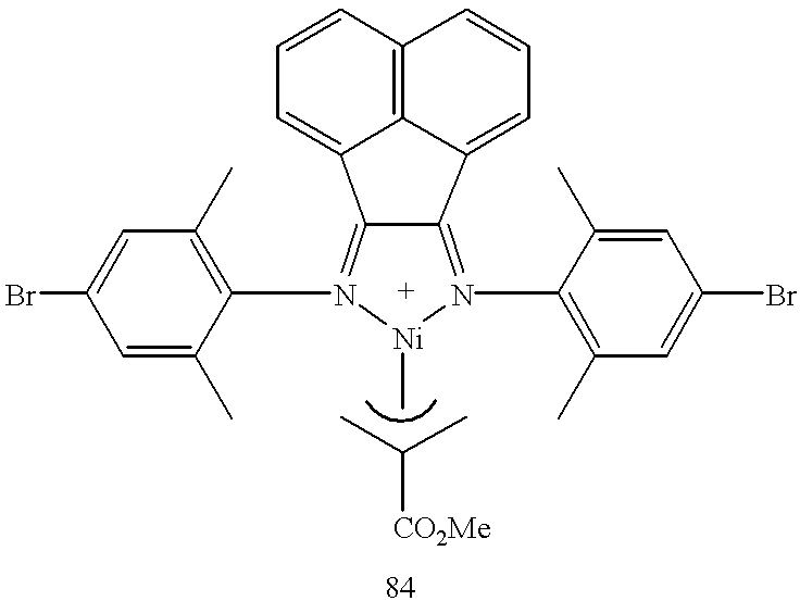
C12=N(C3=C(C)C=C(Br)C=C3C)[Ni](C)N(C3=C(C)C=C(Br)C=C3C)=C1C1=CC=CC3=C1C2=CC=C3.CC(C)[CO2Me]
